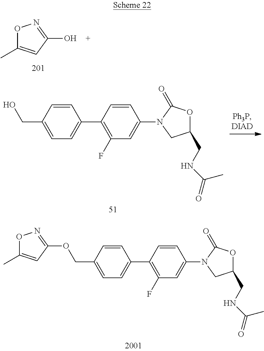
O1C(C)=CC(O)=N1.C1=CC(CO)=CC=C1C1=C(F)C=C(N2CC(CNC(C)=O)OC2=O)C=C1.C1=CC(COC2=NOC(C)=C2)=CC=C1C1=C(F)C=C(N2CC(CNC(C)=O)OC2=O)C=C1
